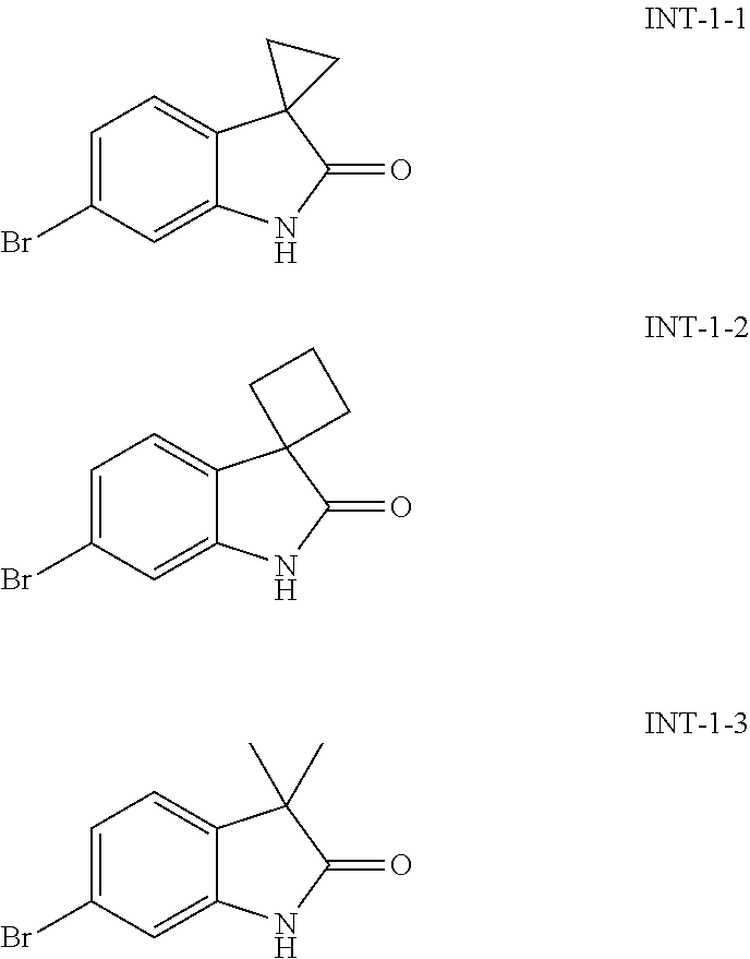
C1=C(Br)C=C2C(=C1)C1(C(=O)N2)CC1.C1=C(Br)C=C2C(=C1)C1(C(=O)N2)CCC1.C1=C(Br)C=C2C(=C1)C(C)(C)C(=O)N2
